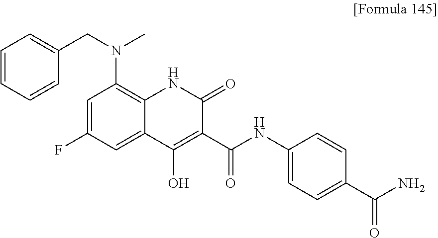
C1=C(F)C=C2C(=C1N(CC1=CC=CC=C1)C)NC(=O)C(C(NC1=CC=C(C(=O)N)C=C1)=O)=C2O
